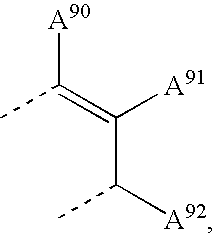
CC(=C(C(C)[A92])[A91])[A90]
